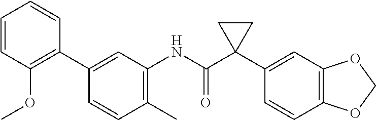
C1=CC(C)=C(NC(C2(C3=CC4=C(C=C3)OCO4)CC2)=O)C=C1C1=C(OC)C=CC=C1
